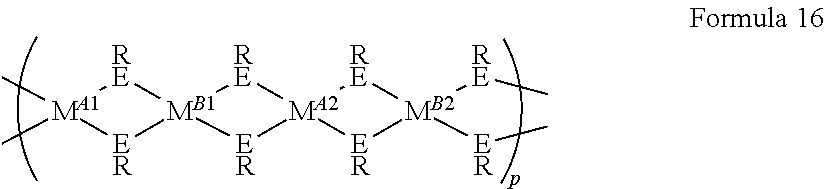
[MA1]1(C)(C)[RE][MB1]2([ER]1)[RE][MA2]1([ER]2)[RE][MB2]([ER]C)([RE]C)[ER]1
